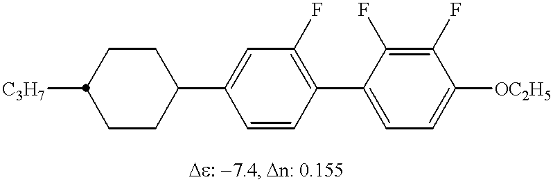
C1CC(C2=CC(F)=C(C3=CC=C([OC2H5])C(F)=C3F)C=C2)CCC1[C3H7]
